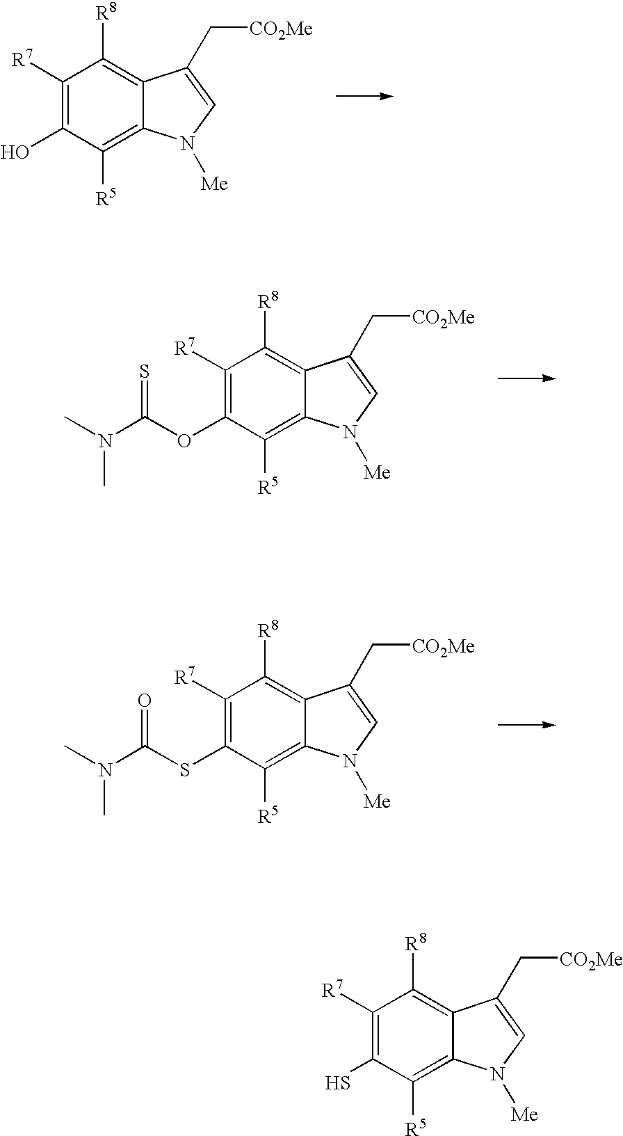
C1([R7])=C(O)C([R5])=C2C(=C1[R8])C(C[CO2Me])=CN2[Me].C1([R7])=C(OC(=S)N(C)C)C([R5])=C2C(=C1[R8])C(C[CO2Me])=CN2[Me].C1([R7])=C(SC(=O)N(C)C)C([R5])=C2C(=C1[R8])C(C[CO2Me])=CN2[Me].C1([R7])=C(S)C([R5])=C2C(=C1[R8])C(C[CO2Me])=CN2[Me]
